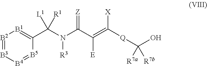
[B2]1=[B3][B4]=[B5]C(C(N(C(C(=C([Q]C(O)([R7a])[R7b])[X])[E])=[Z])[R3])([L1])[R1])=[B1]1
